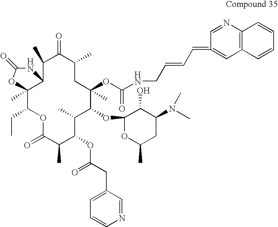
C12(C)C(CC)OC(=O)C(C)C(OC(CC3=CC=CN=C3)=O)C(C)C(OC3OC(C)CC(N(C)C)C3O)C(C)(OC(NCC=CC=C3=CC4=C(N=C3)C=CC=C4)=O)CC(C)C(=O)C(C)C1NC(=O)O2
